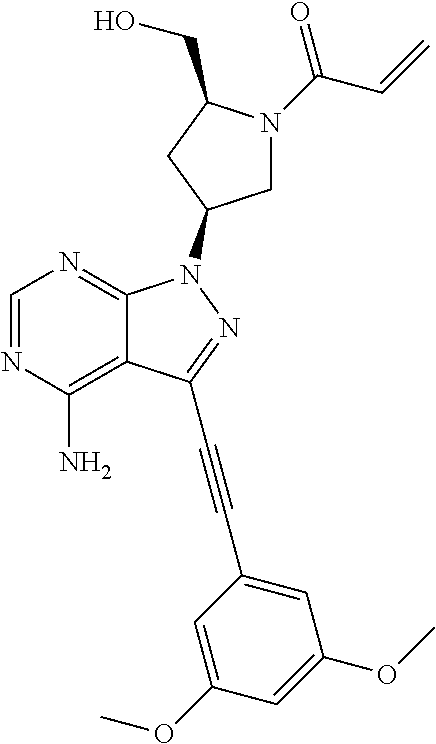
C1=NC(N)=C2C(=N1)N(C1CN(C(C=C)=O)C(CO)C1)N=C2C#CC1=CC(OC)=CC(OC)=C1
